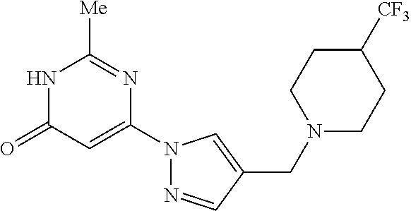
N1C(=O)C=C(N2N=CC(CN3CCC([CF3])CC3)=C2)N=C1[Me]
